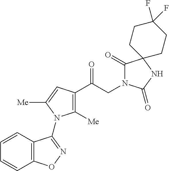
C1([Me])=C(C(CN2C(=O)C3(NC2=O)CCC(F)(F)CC3)=O)C=C([Me])N1C1=NOC2=C1C=CC=C2
